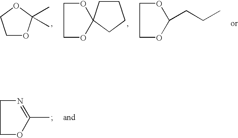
C1CC2(CC1)OCCO2.C1OC(C)(C)OC1.C1OC(CCC)OC1.C1OC(C)=NC1
